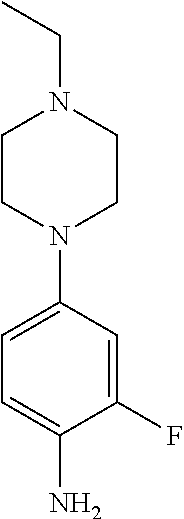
C1CN(C2=CC=C(N)C(F)=C2)CCN1CC
